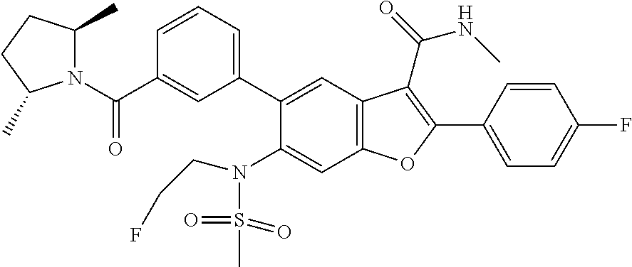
C1=CC=C(C2=CC3=C(C=C2N(S(C)(=O)=O)CCF)OC(C2=CC=C(F)C=C2)=C3C(NC)=O)C=C1C(N1C(C)CCC1C)=O
